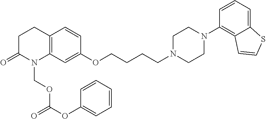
C12=C(C=C(OCCCCN3CCN(C4=C5C(=CC=C4)SC=C5)CC3)C=C1)N(COC(OC1=CC=CC=C1)=O)C(=O)CC2
